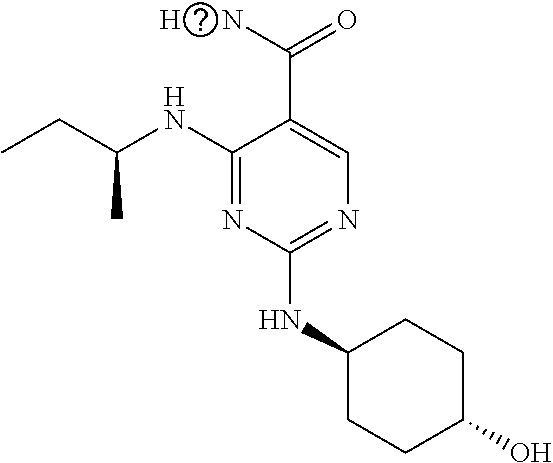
CCC(NC1=NC(NC2CCC(O)CC2)=NC=C1C(=O)N)C.[H]
